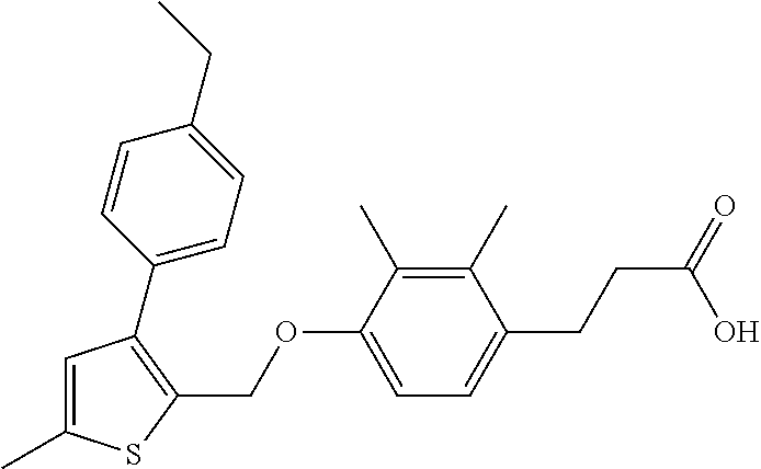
C1=C(C)SC(COC2=CC=C(CCC(=O)O)C(C)=C2C)=C1C1=CC=C(CC)C=C1
